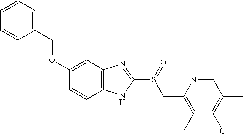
C1(OCC2=CC=CC=C2)=CC2=C(C=C1)NC(S(CC1=C(C)C(OC)=C(C)C=N1)=O)=N2
